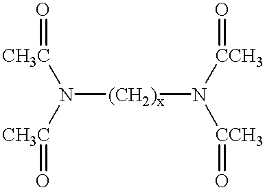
N([(CH2)x]N([CCH3]=O)[CCH3]=O)([CH3C]=O)[CH3C]=O
